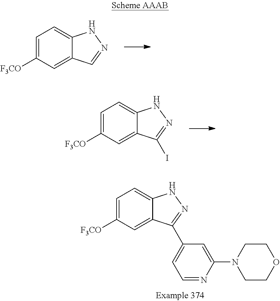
C1=C([F3CO])C=C2C(=C1)NN=C2.C1=C([F3CO])C=C2C(=C1)NN=C2I.C1=C([F3CO])C=C2C(=C1)NN=C2C1=CC=NC(N2CCOCC2)=C1
